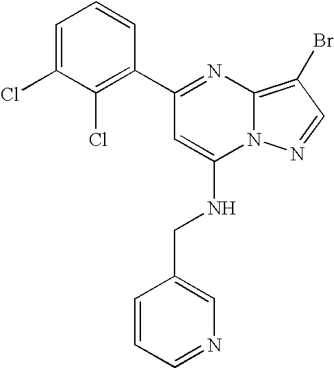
C1(C2=C(Cl)C(Cl)=CC=C2)=NC2=C(Br)C=NN2C(NCC2=CN=CC=C2)=C1
